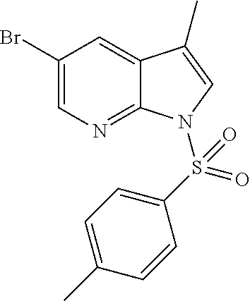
C1(Br)=CN=C2C(=C1)C(C)=CN2S(=O)(C1=CC=C(C)C=C1)=O
